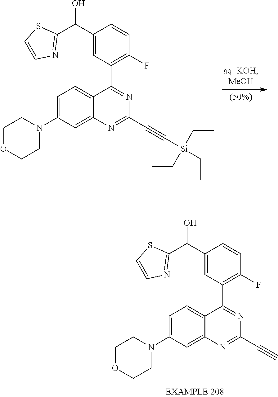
C1(C(C2=CC(C3=NC(C#C[Si](CC)(CC)CC)=NC4=CC(N5CCOCC5)=CC=C43)=C(F)C=C2)O)=NC=CS1.C1(C(C2=CC(C3=NC(C#C)=NC4=CC(N5CCOCC5)=CC=C43)=C(F)C=C2)O)=NC=CS1
